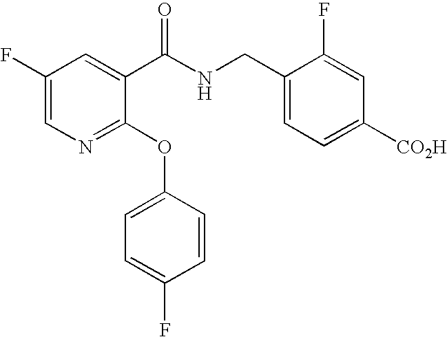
C1(F)=CN=C(OC2=CC=C(F)C=C2)C(C(NCC2=CC=C([CO2H])C=C2F)=O)=C1
